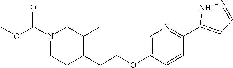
C1=C(OCCC2C(C)CN(C(OC)=O)CC2)C=CC(C2=CC=NN2)=N1
